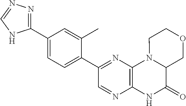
C1(C2=NN=CN2)=CC=C(C2=NC3=C(N=C2)NC(=O)C2N3CCOC2)C(C)=C1
